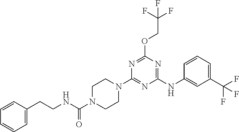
C1CN(C2=NC(NC3=CC(C(F)(F)F)=CC=C3)=NC(OCC(F)(F)F)=N2)CCN1C(NCCC1=CC=CC=C1)=O
